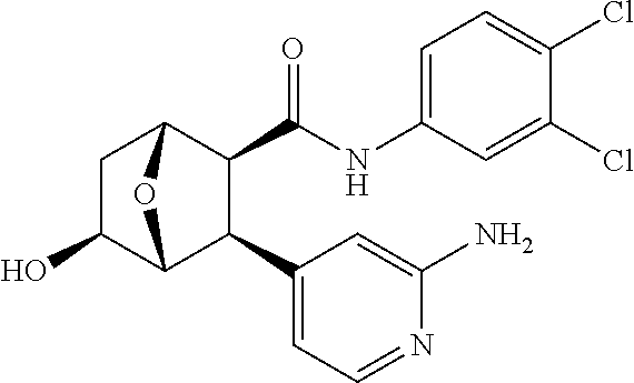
C1C(O)C2C(C3=CC=NC(N)=C3)C(C(NC3=CC=C(Cl)C(Cl)=C3)=O)C1O2
